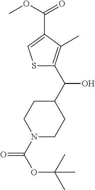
C(C1=CSC(C(C2CCN(C(OC(C)(C)C)=O)CC2)O)=C1C)(OC)=O
